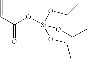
C(C(O[Si](OCC)(OCC)OCC)=O)=C
